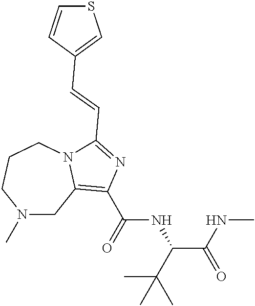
N1(C)CC2=C(C(=O)NC(C(NC)=O)C(C)(C)C)N=C(C=CC3=CSC=C3)N2CCC1
